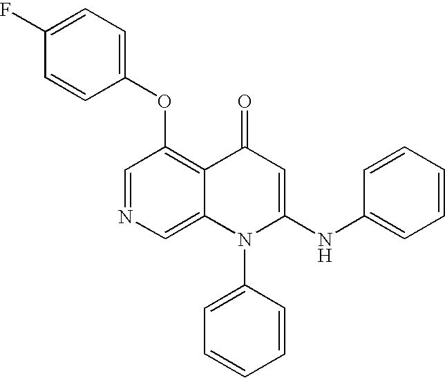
C1=NC=C2C(=C1OC1=CC=C(F)C=C1)C(=O)C=C(NC1=CC=CC=C1)N2C1=CC=CC=C1
